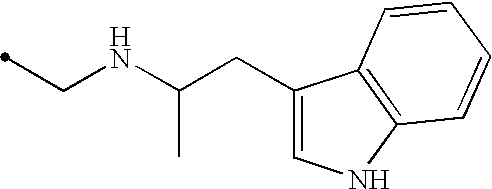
C(NC(C)CC1=CNC2=C1C=CC=C2)C
